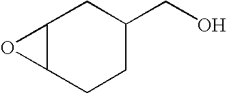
C12C(CCC(CO)C1)O2
